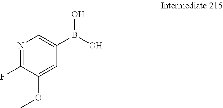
N1=C(F)C(OC)=CC(B(O)O)=C1
